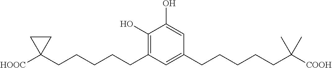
C1(O)=C(CCCCCC2([HOOC])CC2)C=C(CCCCCC([COOH])(C)C)C=C1O
